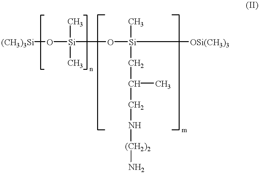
[(CH3)3Si]O[Si](O[Si]([OSi(CH3)3])(C)CC(CN[(CH2)2]N)C)(C)C
